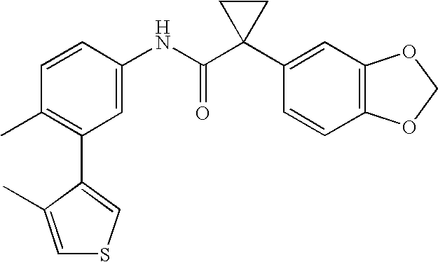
C1=CC(NC(C2(C3=CC4=C(C=C3)OCO4)CC2)=O)=CC(C2=CSC=C2C)=C1C
